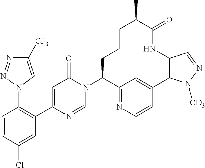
C1([CF3])=CN(C2=C(C3=CC(=O)N(C4C5=NC=CC(=C5)C5=C(C=NN5[CD3])NC(=O)C(C)CCC4)C=N3)C=C(Cl)C=C2)N=N1
